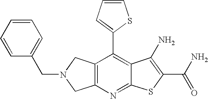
C12=C(CN(CC3=CC=CC=C3)C1)C(C1=CC=CS1)=C1C(=N2)SC(C(N)=O)=C1N
